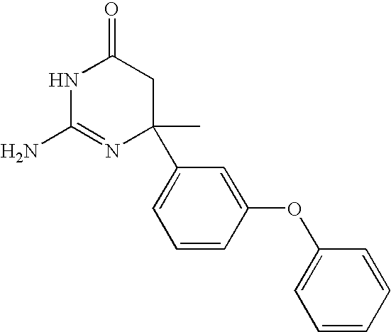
N1C(N)=NC(C)(C2=CC=CC(OC3=CC=CC=C3)=C2)CC1=O
